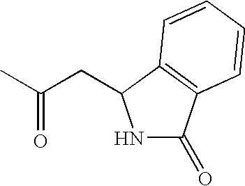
CC(CC1NC(=O)C2=C1C=CC=C2)=O
